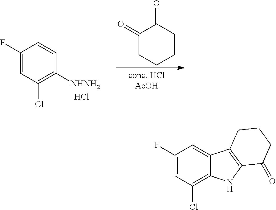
C1(F)=CC(Cl)=C([NHNH2])C=C1.Cl.C1(=O)CCCCC1=O.C1(F)=CC(Cl)=C2C(=C1)C1=C(N2)C(=O)CCC1
